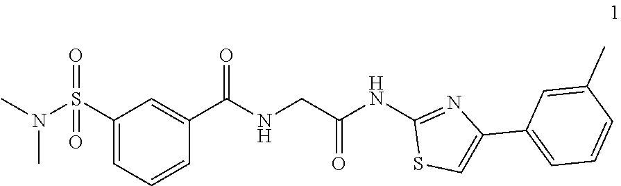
CN(S(=O)(C1=CC=CC(C(NCC(NC2=NC(C3=CC=CC(C)=C3)=CS2)=O)=O)=C1)=O)C
